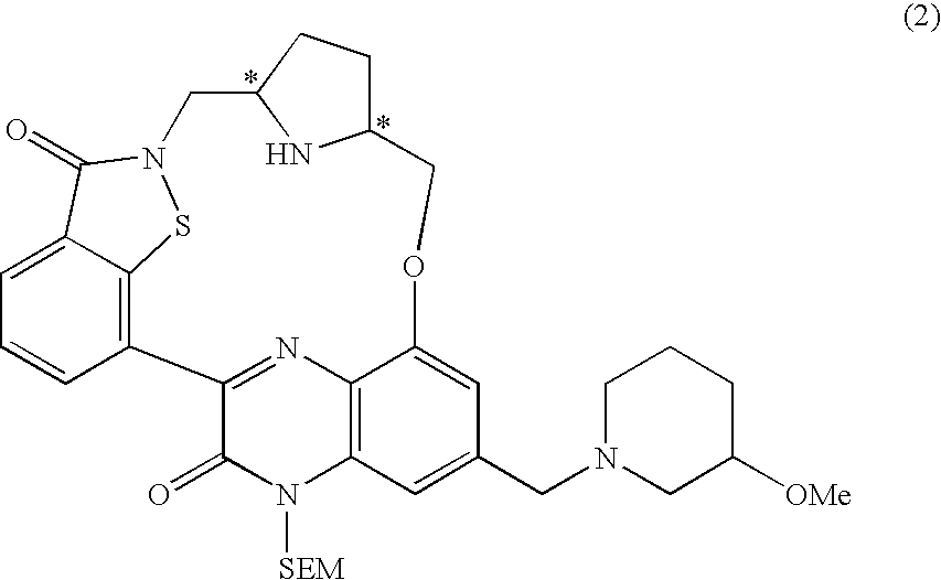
C1=C2C3=C(C=C1)C1=NC4=C(N([SEM])C1=O)C=C(CN1CC([OMe])CCC1)C=C4OCC1CCC(CN(S3)C2=O)N1
